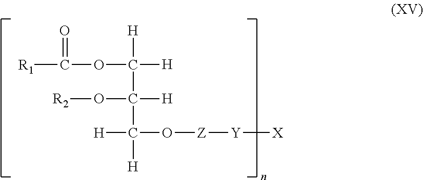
O(C([H])([H])C([H])(C([H])(O[Z][Y][X])[H])O[R2])C([R1])=O
